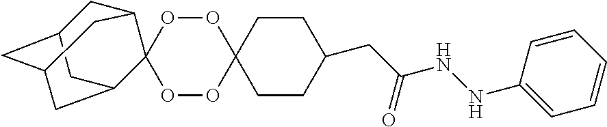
C1CC(CC(NNC2=CC=CC=C2)=O)CCC12OOC1(OO2)C2CC3CC(CC1C3)C2
